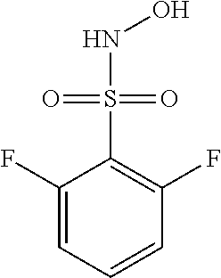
C1(F)=CC=CC(F)=C1S(NO)(=O)=O
